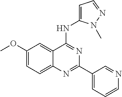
C1(OC)=CC=C2C(=C1)C(NC1=CC=NN1C)=NC(C1=CC=CN=C1)=N2
